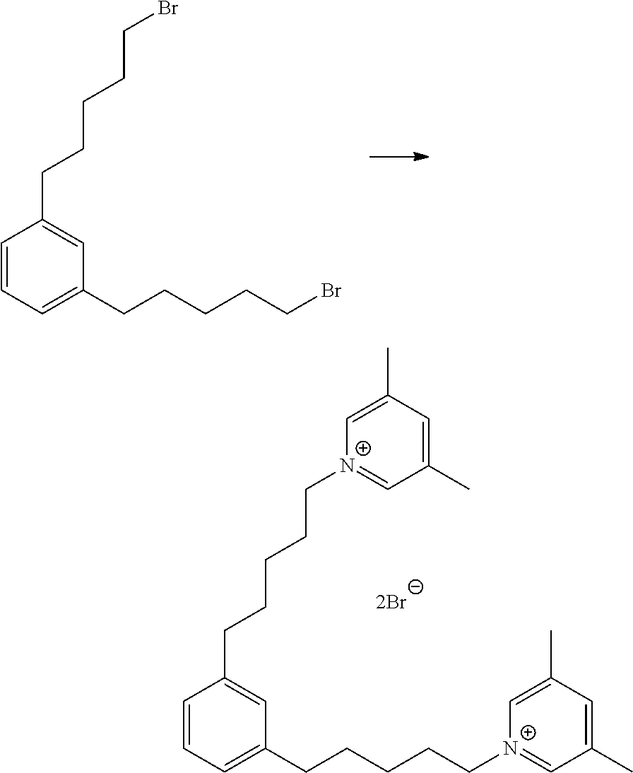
C1=CC=C(CCCCC[N+]2=CC(C)=CC(C)=C2)C=C1CCCCC[N+]1=CC(C)=CC(C)=C1.C1=CC=C(CCCCCBr)C=C1CCCCCBr
